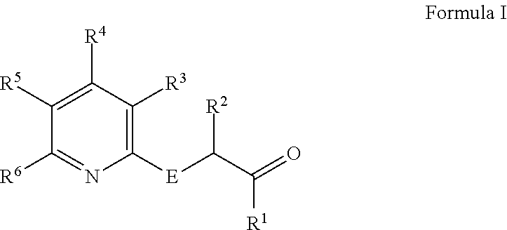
C1([R5])=C([R4])C([R3])=C([E]C(C(=O)[R1])[R2])N=C1[R6]
